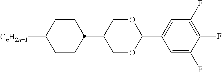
C1(C2CCC([CnH2n+1])CC2)COC(C2=CC(F)=C(F)C(F)=C2)OC1
